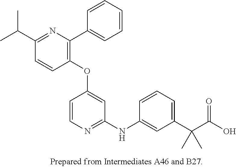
C1(OC2=CC(NC3=CC(C(C(O)=O)(C)C)=CC=C3)=NC=C2)=C(C2=CC=CC=C2)N=C(C(C)C)C=C1
